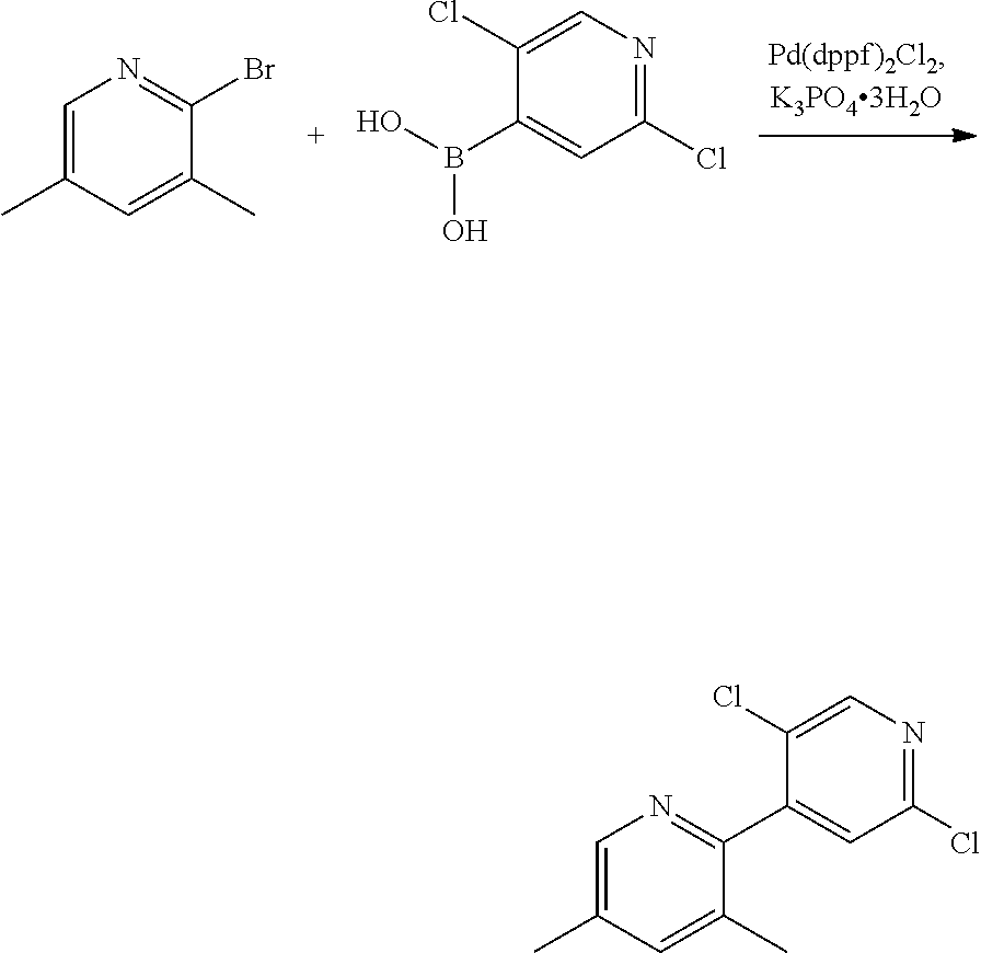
BrC1=NC=C(C)C=C1C.C1(Cl)=NC=C(Cl)C(B(O)O)=C1.C1(Cl)=NC=C(Cl)C(C2=NC=C(C)C=C2C)=C1
